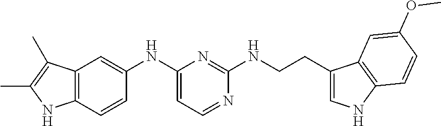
C12=C(C=CC(NC3=CC=NC(NCCC4=CNC5=C4C=C(OC)C=C5)=N3)=C1)NC(C)=C2C
